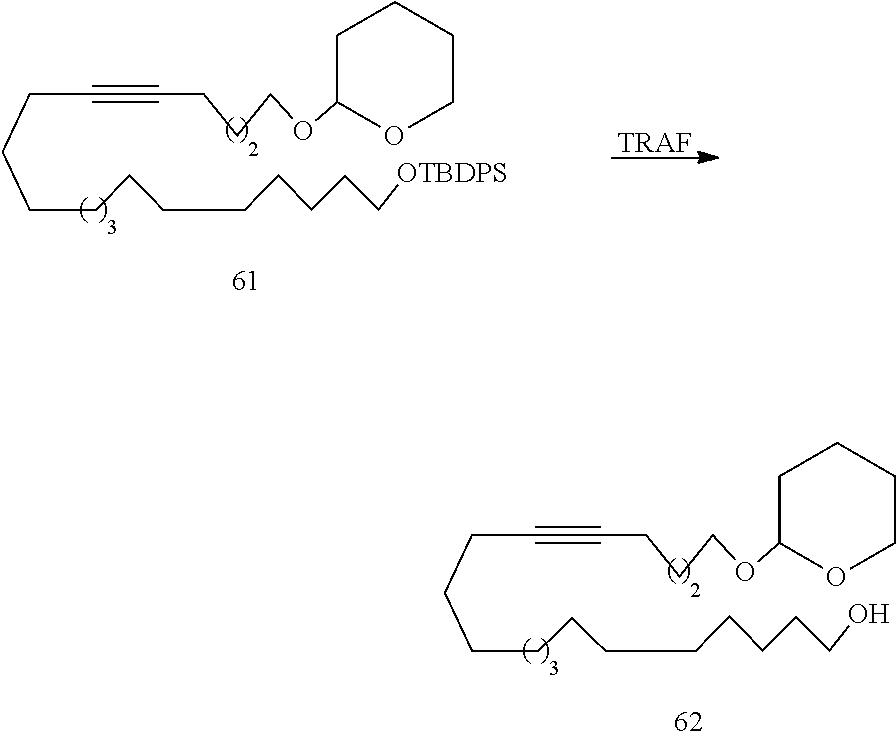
C(CCCCCCCCO)CCC#CCCCOC1CCCCO1.C(CCCCCCCC[OTBDPS])CCC#CCCCOC1CCCCO1.[TRAF]
